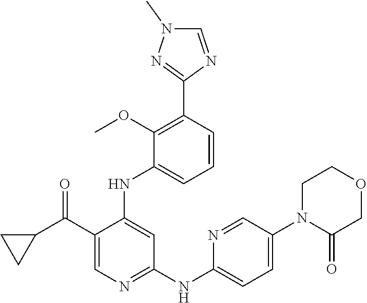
C1=CC(C2=NN(C)C=N2)=C(OC)C(NC2=CC(NC3=CC=C(N4CCOCC4=O)C=N3)=NC=C2C(=O)C2CC2)=C1
